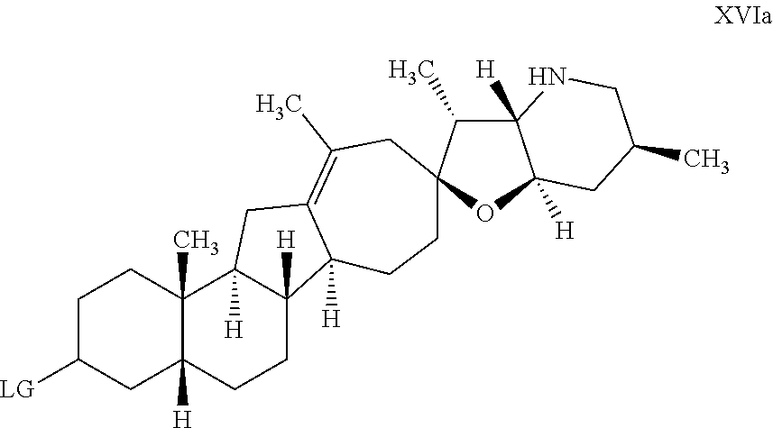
C1C([LG])CC2([H])C(C)(C1)C1([H])C([H])(CC2)C2([H])C(=C(C)CC3(CC2)C(C)C2([H])C([H])(O3)CC(C)CN2)C1
